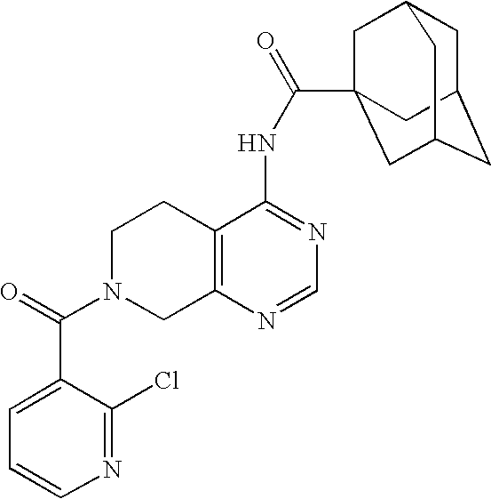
C1N(C(=O)C2=CC=CN=C2Cl)CC2=C(C1)C(NC(=O)C13CC4CC(CC(C1)C4)C3)=NC=N2
